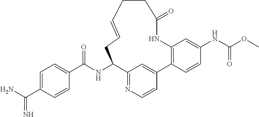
NC(C1=CC=C(C(NC2C3=NC=CC(=C3)C3=C(C=C(NC(OC)=O)C=C3)NC(=O)CCC=CC2)=O)C=C1)=N
